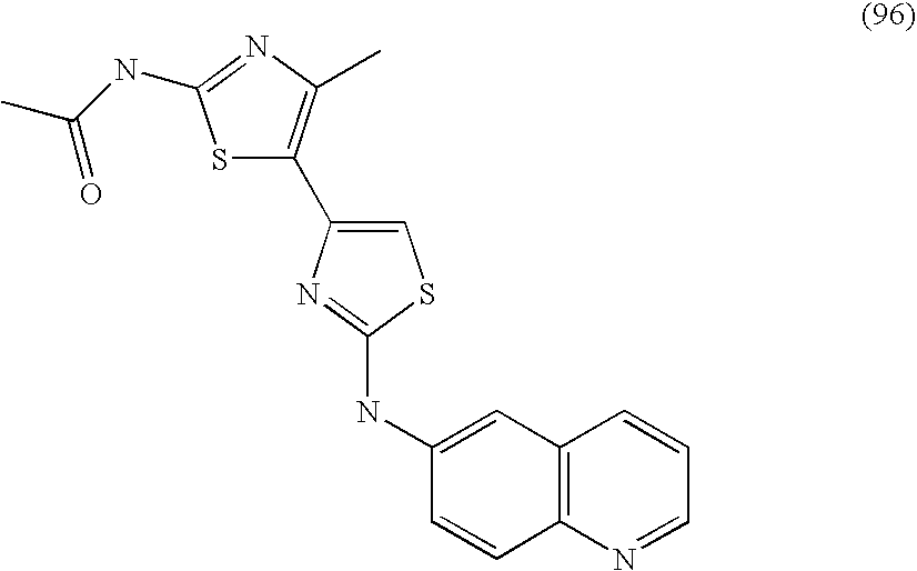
S1C(C2=CSC(NC3=CC4=C(C=C3)N=CC=C4)=N2)=C(C)N=C1NC(C)=O
